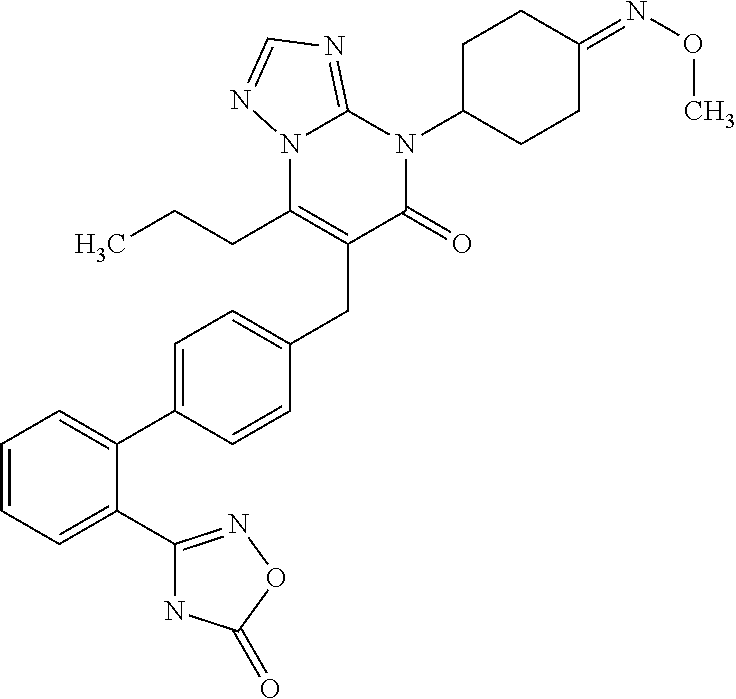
C1=CC=C(C2=NOC(=O)N2)C(C2=CC=C(CC3=C(CCC)N4C(=NC=N4)N(C4CCC(=NOC)CC4)C3=O)C=C2)=C1
